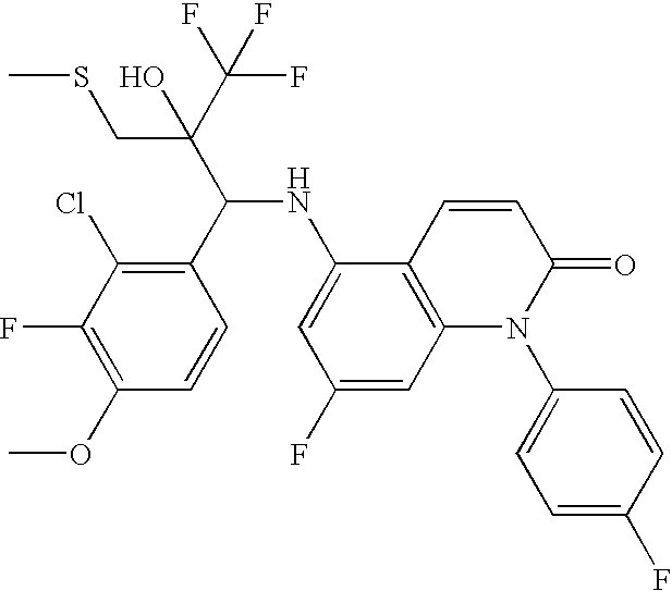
C1(C(C(C(F)(F)F)(CSC)O)NC2=CC(F)=CC3=C2C=CC(=O)N3C2=CC=C(F)C=C2)=C(Cl)C(F)=C(OC)C=C1
